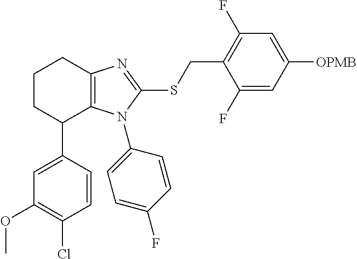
C1(N2C3=C(CCCC3C3=CC(OC)=C(Cl)C=C3)N=C2SCC2=C(F)C=C([OPMB])C=C2F)=CC=C(F)C=C1
